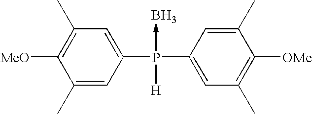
C1(C)=CC(P(C2=CC(C)=C([OMe])C(C)=C2)(->B)[H])=CC(C)=C1[MeO]
